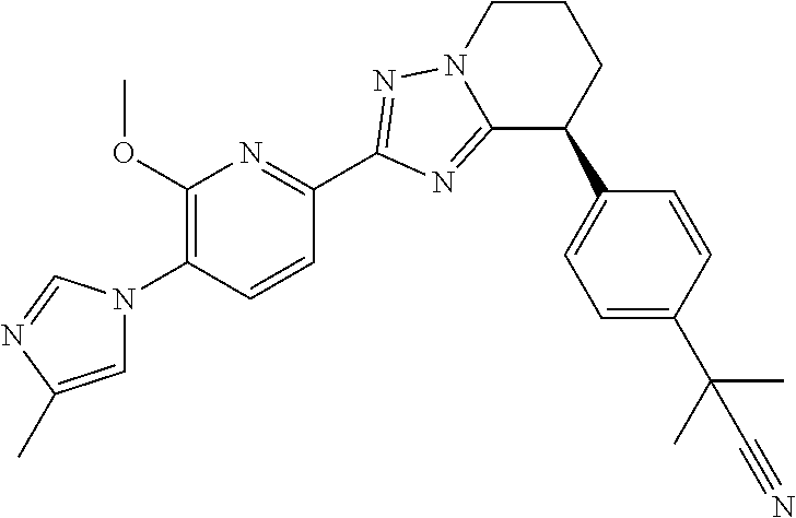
C12=NC(C3=NC(OC)=C(N4C=C(C)N=C4)C=C3)=NN1CCCC2C1=CC=C(C(C)(C)C#N)C=C1
